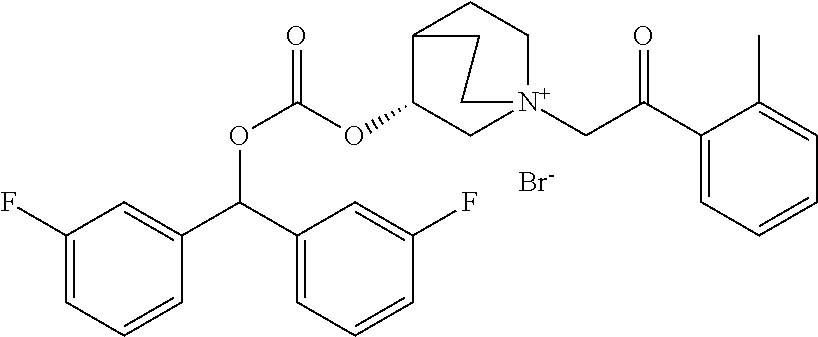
C1(F)=CC=CC(C(C2=CC=CC(F)=C2)OC(OC2C[N+]3(CC(C4=CC=CC=C4C)=O)CCC2CC3)=O)=C1.[Br-]
